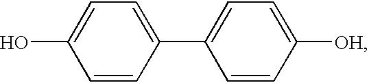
C1=CC(C2=CC=C([OH])C=C2)=CC=C1O
